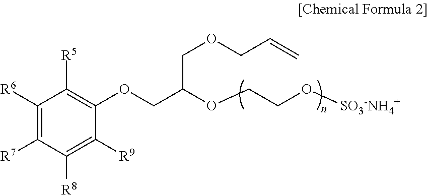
C1([R6])=C([R7])C([R8])=C([R9])C(OCC(OCCO[SO3-NH4+])COCC=C)=C1[R5]
